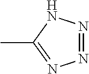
CC1=NN=NN1
